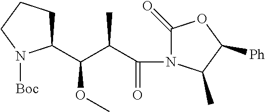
C1(C(C(C(=O)N2C(=O)OC([Ph])C2C)C)OC)CCCN1[Boc]
